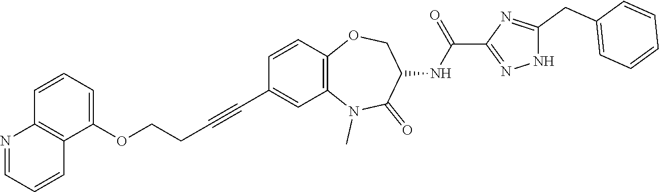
C(C1=CC=CC=C1)C1=NC(C(NC2C(=O)N(C)C3=C(C=CC(C#CCCOC4=CC=CC5=C4C=CC=N5)=C3)OC2)=O)=NN1
